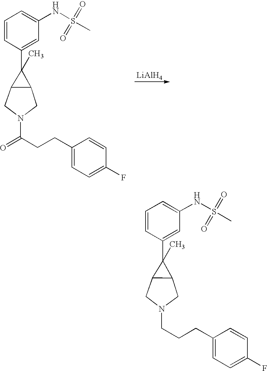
C1=CC(C2(C)C3C2CN(CCCC2=CC=C(F)C=C2)C3)=CC(NS(C)(=O)=O)=C1.C1=CC(C2(C)C3C2CN(C(CCC2=CC=C(F)C=C2)=O)C3)=CC(NS(C)(=O)=O)=C1.[LiAlH4]
